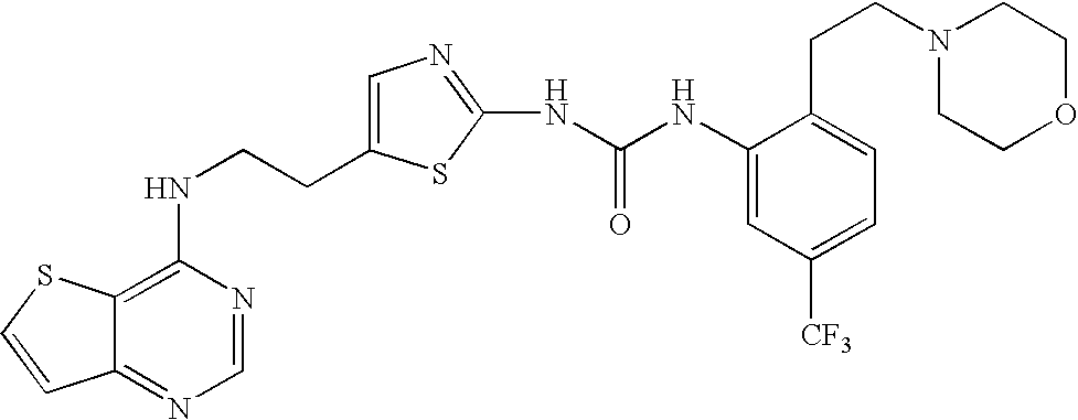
C(CNC1=C2C(=NC=N1)C=CS2)C1=CN=C(NC(=O)NC2=CC([CF3])=CC=C2CCN2CCOCC2)S1
